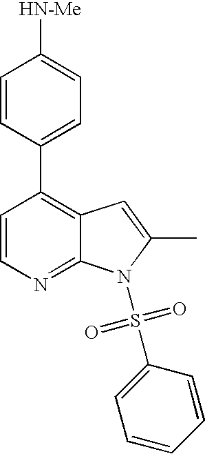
[HN-Me]C1=CC=C(C2=C3C(=NC=C2)N(S(C2=CC=CC=C2)(=O)=O)C(C)=C3)C=C1
